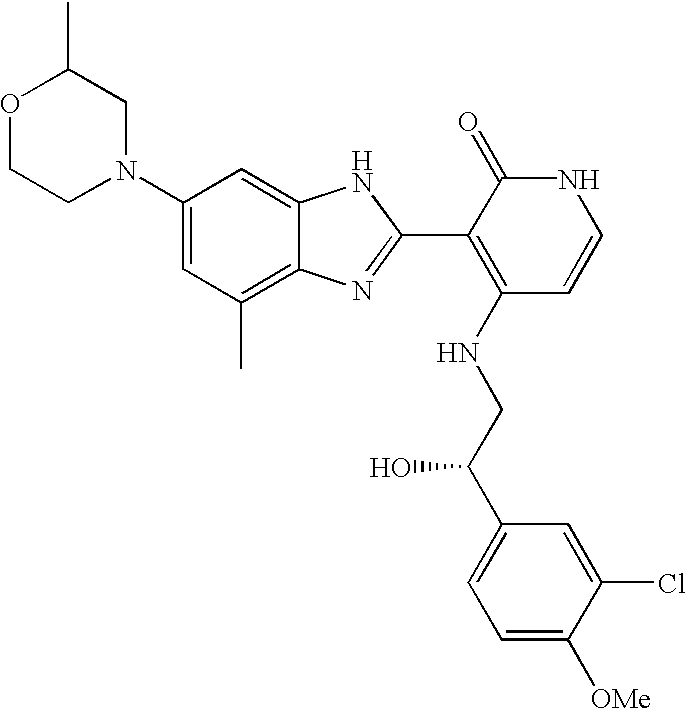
C1(N2CC(C)OCC2)=CC(C)=C2C(=C1)NC(C1=C(NCC(C3=CC=C([OMe])C(Cl)=C3)O)C=CNC1=O)=N2
